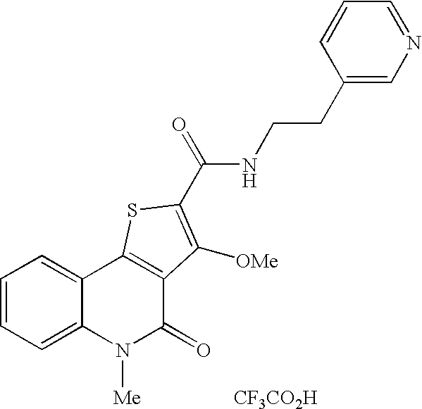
N(C(=O)C1=C([OMe])C2=C(C3=CC=CC=C3N([Me])C2=O)S1)CCC1=CN=CC=C1.[CF3CO2H]
